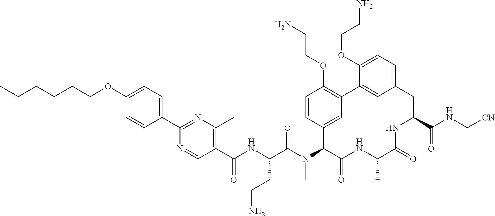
C1(C(NC(C(N(C2C(=O)NC(C)C(=O)NC(C(=O)NC[CN])CC3=CC=C(OCCN)C(=C3)C3=C(OCCN)C=CC2=C3)C)=O)CCN)=O)=C(C)N=C(C2=CC=C(OCCCCCC)C=C2)N=C1
